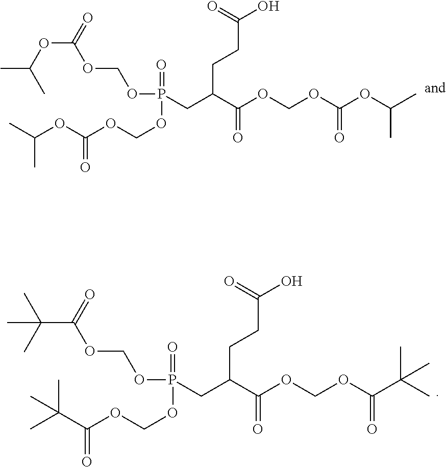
CC(C)OC(=O)OCOP(=O)(OCOC(=O)OC(C)C)CC(CCC(O)=O)C(OCOC(OC(C)C)=O)=O.C(C(=O)OCOP(=O)(OCOC(=O)C(C)(C)C)CC(CCC(O)=O)C(OCOC(C(C)(C)C)=O)=O)(C)(C)C
